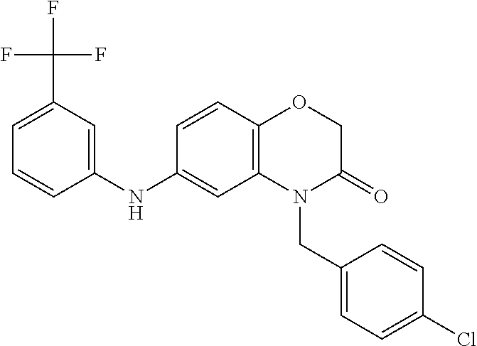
C12=C(OCC(=O)N1CC1=CC=C(Cl)C=C1)C=CC(NC1=CC(C(F)(F)F)=CC=C1)=C2
